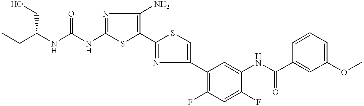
C1(NC(=O)NC(CC)CO)=NC(N)=C(C2=NC(C3=C(F)C=C(F)C(NC(C4=CC(OC)=CC=C4)=O)=C3)=CS2)S1
